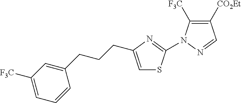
C1=C(CCCC2=CSC(N3C([F3C])=C([CO2Et])C=N3)=N2)C=CC=C1[F3C]
